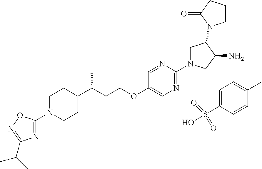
C1=C(S(O)(=O)=O)C=CC(C)=C1.N1=C(N2CC(N3CCCC3=O)C(N)C2)N=CC(OCCC(C2CCN(C3=NC(C(C)C)=NO3)CC2)C)=C1
